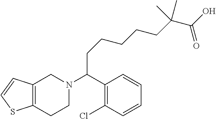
C12=C(CCN(C(C3=C(Cl)C=CC=C3)CCCCCC(C(=O)O)(C)C)C1)SC=C2
